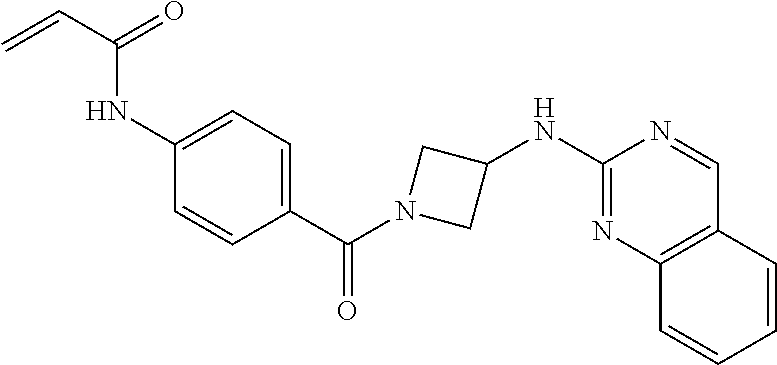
C1=CC=CC2=C1C=NC(NC1CN(C(C3=CC=C(NC(C=C)=O)C=C3)=O)C1)=N2
